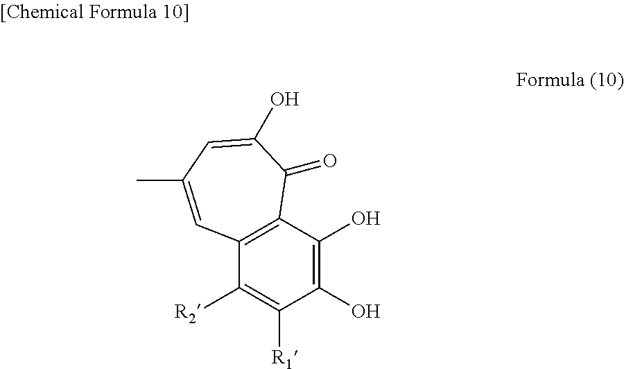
C1(O)=C(O)C2=C(C([R2])=C1[R1])C=C(C)C=C(O)C2=O
